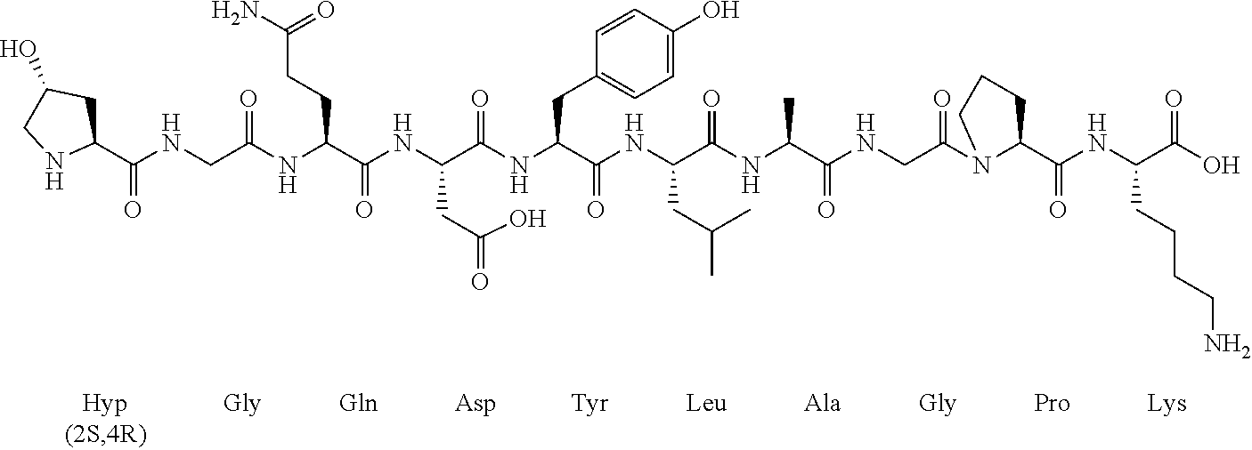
C1(C(NCC(NC(C(NC(C(NC(C(NC(C(NC(C(NCC(N2C(C(NC(C(O)=O)CCCCN)=O)CCC2)=O)=O)C)=O)CC(C)C)=O)CC2=CC=C(O)C=C2)=O)CC(O)=O)=O)CCC(N)=O)=O)=O)CC(O)CN1
